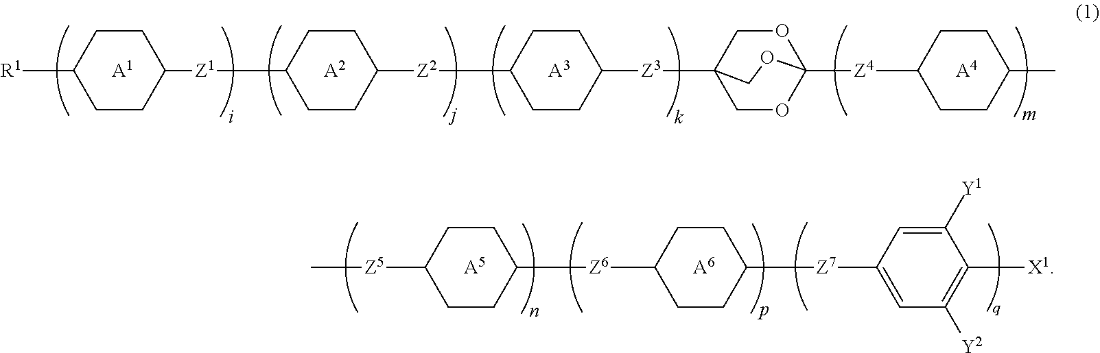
C1CC([Z1]C2CCC([Z2]C3CCC([Z3]C45COC([Z4]C6CCC(C)CC6)(OC4)OC5)CC3)CC2)CCC1[R1].[A1].[A2].[A3].[A4].[A5].[A6].C1CC([Z6]C2CCC([Z7]C3=CC([Y2])=C([X1])C([Y1])=C3)CC2)CCC1[Z5]C
